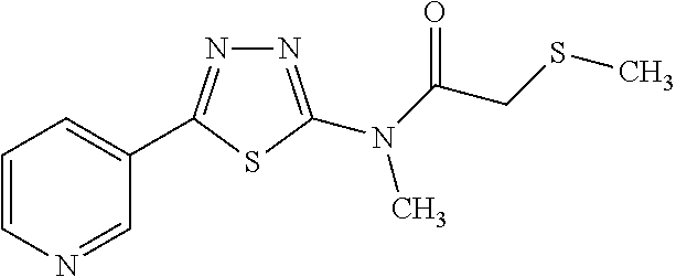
N1=C(N(C(CSC)=O)C)SC(C2=CC=CN=C2)=N1
